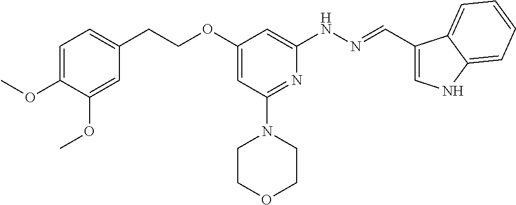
O(C1=CC(N2CCOCC2)=NC(NN=CC2=CNC3=CC=CC=C23)=C1)CCC1=CC=C(OC)C(OC)=C1
